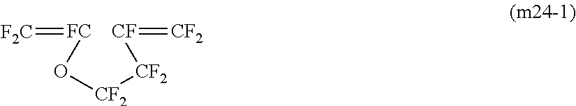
O([CF2][CF2][CF]=[CF2])[FC]=[F2C]
